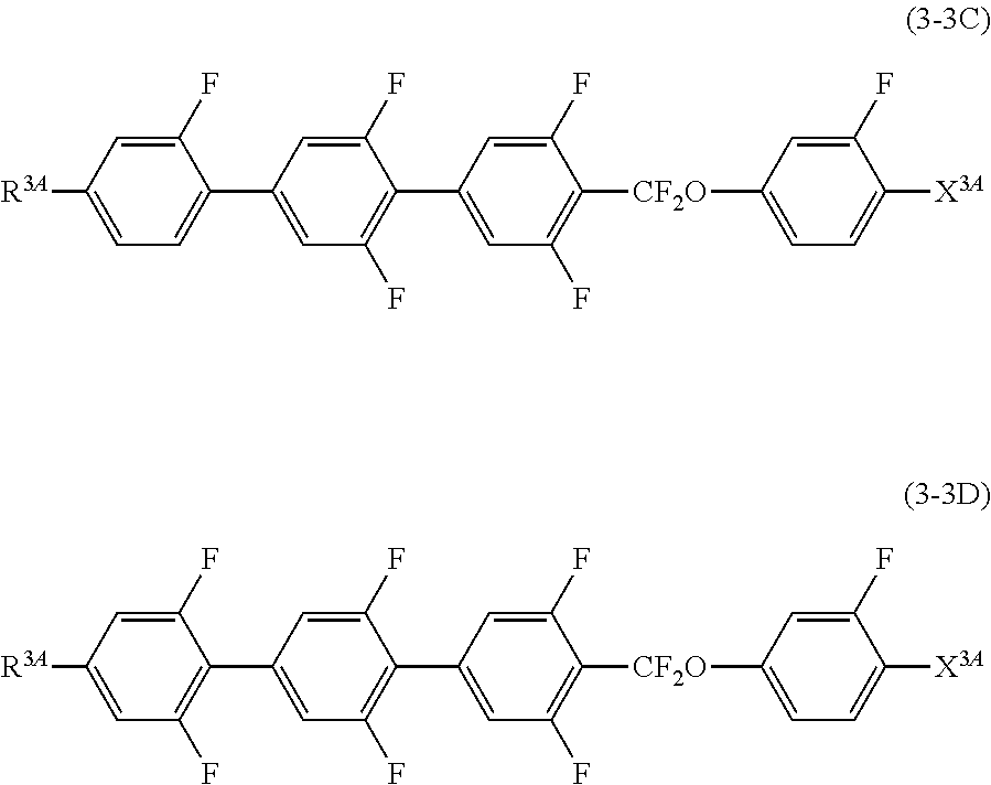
C1(F)=CC([R3A])=CC=C1C1=CC(F)=C(C2=CC(F)=C([CF2O]C3=CC=C([X3A])C(F)=C3)C(F)=C2)C(F)=C1.C1(F)=CC([R3A])=CC(F)=C1C1=CC(F)=C(C2=CC(F)=C([CF2O]C3=CC=C([X3A])C(F)=C3)C(F)=C2)C(F)=C1
